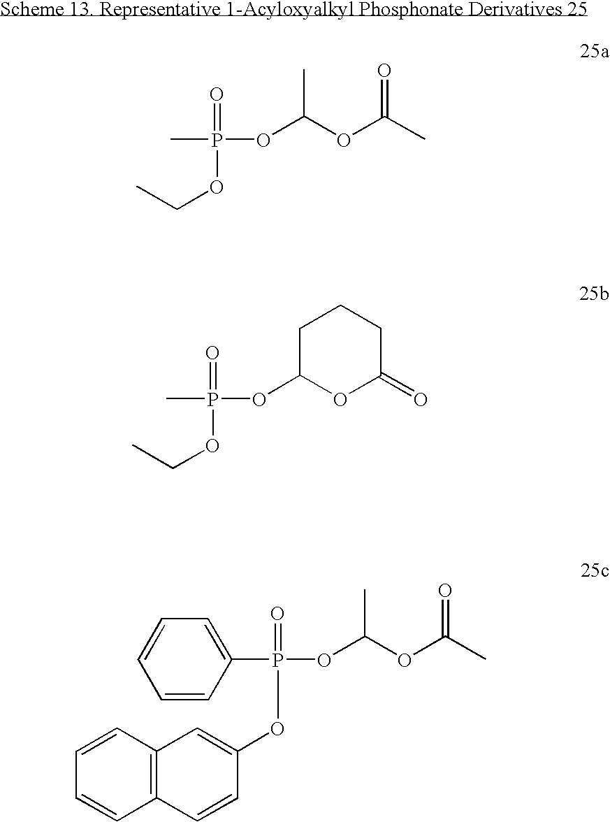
CP(=O)(OCC)OC(OC(C)=O)C.CP(=O)(OCC)OC1OC(=O)CCC1.C1(P(=O)(OC2=CC3=C(C=C2)C=CC=C3)OC(OC(=O)C)C)=CC=CC=C1
